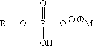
[M].O(P(=O)([O-])O)[R]
